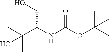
CC(C(NC(OC(C)(C)C)=O)CO)(C)O
